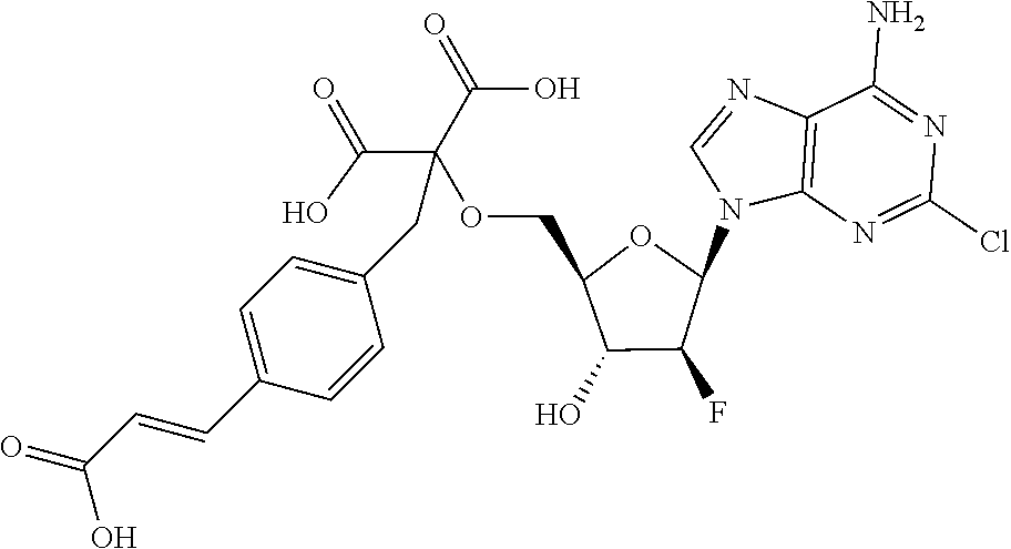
C12=C(N=C(Cl)N=C1N)N(C1OC(COC(C(=O)O)(C(=O)O)CC3=CC=C(C=CC(=O)O)C=C3)C(O)C1F)C=N2
